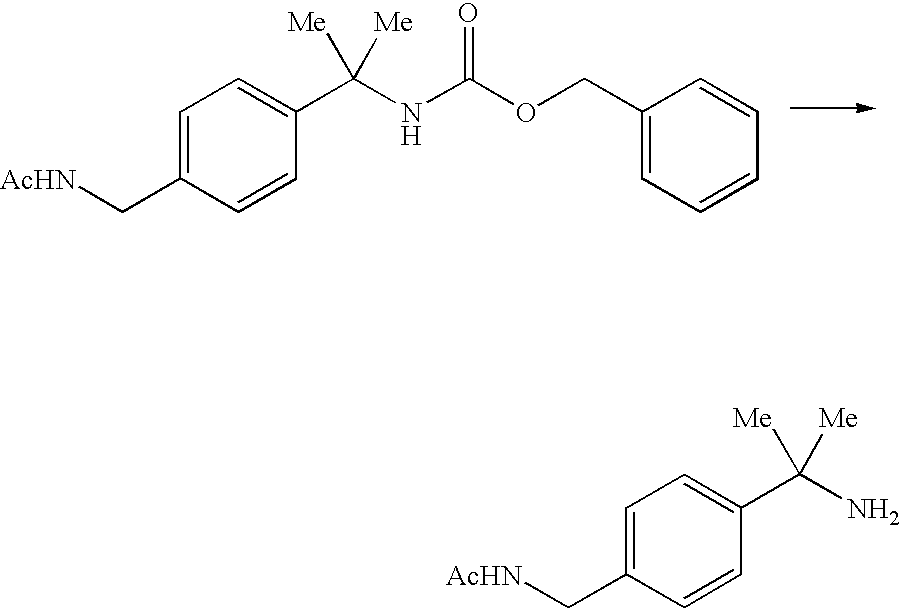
C1=C(C[AcHN])C=CC(C(N)([Me])[Me])=C1.C1=C(C[AcHN])C=CC(C(NC(OCC2=CC=CC=C2)=O)([Me])[Me])=C1
